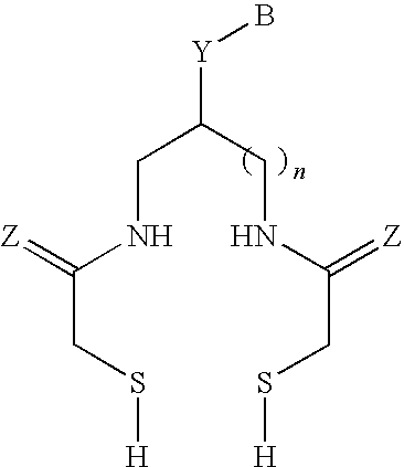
C(NC(=[Z])CS[H])C(CNC(=[Z])CS[H])[Y]B
